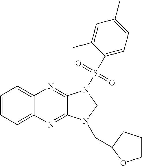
C1=CC=C2C(=C1)N=C1C(=N2)N(CC2CCCO2)CN1S(C1=CC=C(C)C=C1C)(=O)=O
